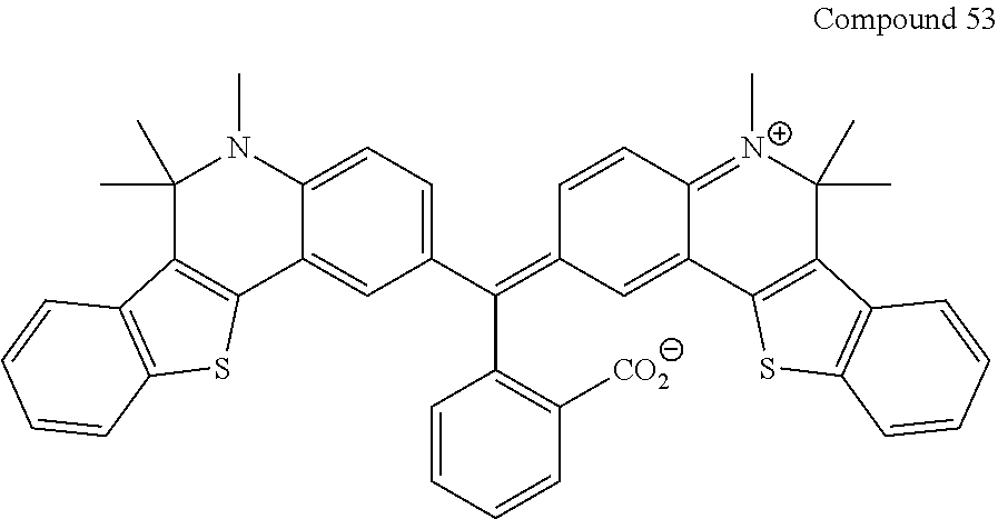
C1(C)(C)C2=C(C3=CC(C(=C4C=CC5=[N+](C)C(C)(C)C6=C(C5=C4)SC4=C6C=CC=C4)C4=C([CO2])C=CC=C4)=CC=C3N1C)SC1=C2C=CC=C1
